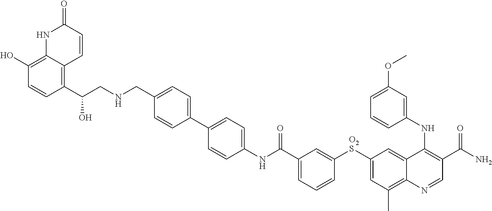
C12=C(O)C=CC(C(CNCC3=CC=C(C4=CC=C(NC(C5=CC=CC([O2S]C6=CC(C)=C7C(=C6)C(NC6=CC(OC)=CC=C6)=C(C(N)=O)C=N7)=C5)=O)C=C4)C=C3)O)=C1C=CC(=O)N2
